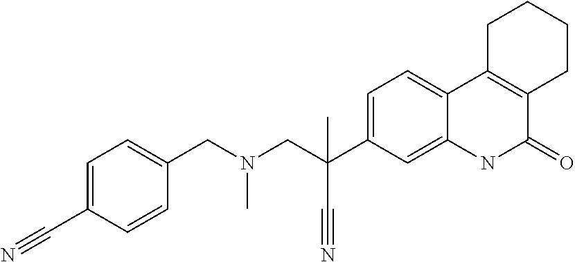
C1=C(C#N)C=CC(CN(CC(C2=CC=C3C(=C2)NC(=O)C2=C3CCCC2)(C)C#N)C)=C1
